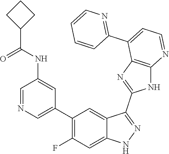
C1=NC=C(C2=C(F)C=C3C(=C2)C(C2=NC4=C(N2)N=CC=C4C2=NC=CC=C2)=NN3)C=C1NC(=O)C1CCC1
